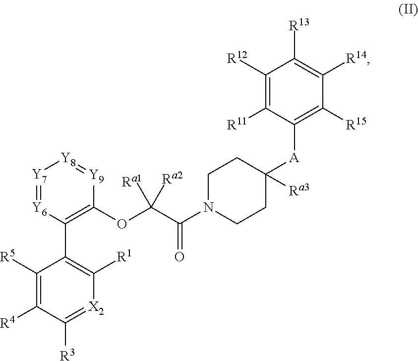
[Y7]1=[Y6]C(C2=C([R1])[X2]=C([R3])C([R4])=C2[R5])=C(OC(C(N2CCC([Ra3])([A]C3=C([R15])C([R14])=C([R13])C([R12])=C3[R11])CC2)=O)([Ra2])[Ra1])[Y9]=[Y8]1
